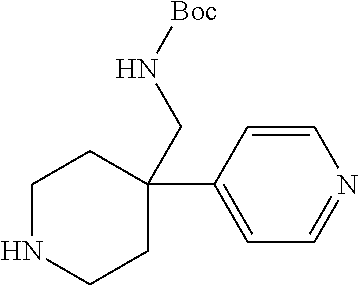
C1=CC(C2(CN[Boc])CCNCC2)=CC=N1
